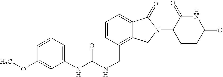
N(C(NCC1=C2C(=CC=C1)C(=O)N(C1CCC(=O)NC1=O)C2)=O)C1=CC=CC(OC)=C1
